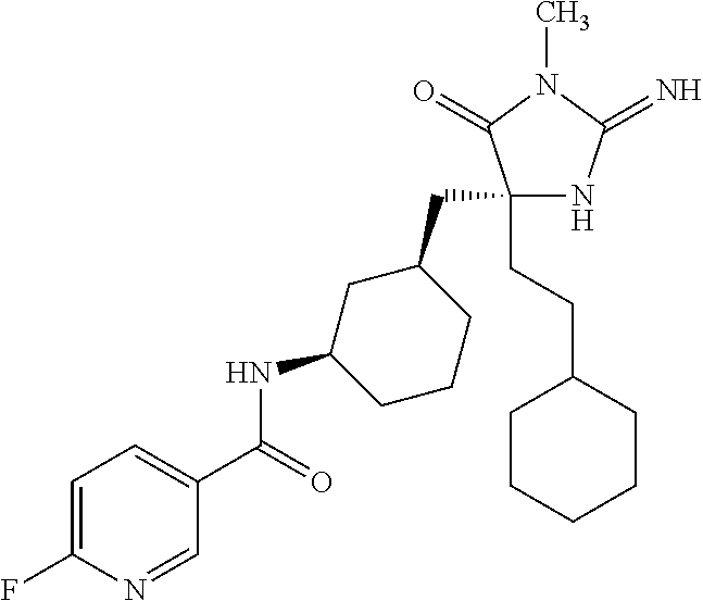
C1(CC2CC(NC(=O)C3=CC=C(F)N=C3)CCC2)(CCC2CCCCC2)NC(=N)N(C)C1=O
